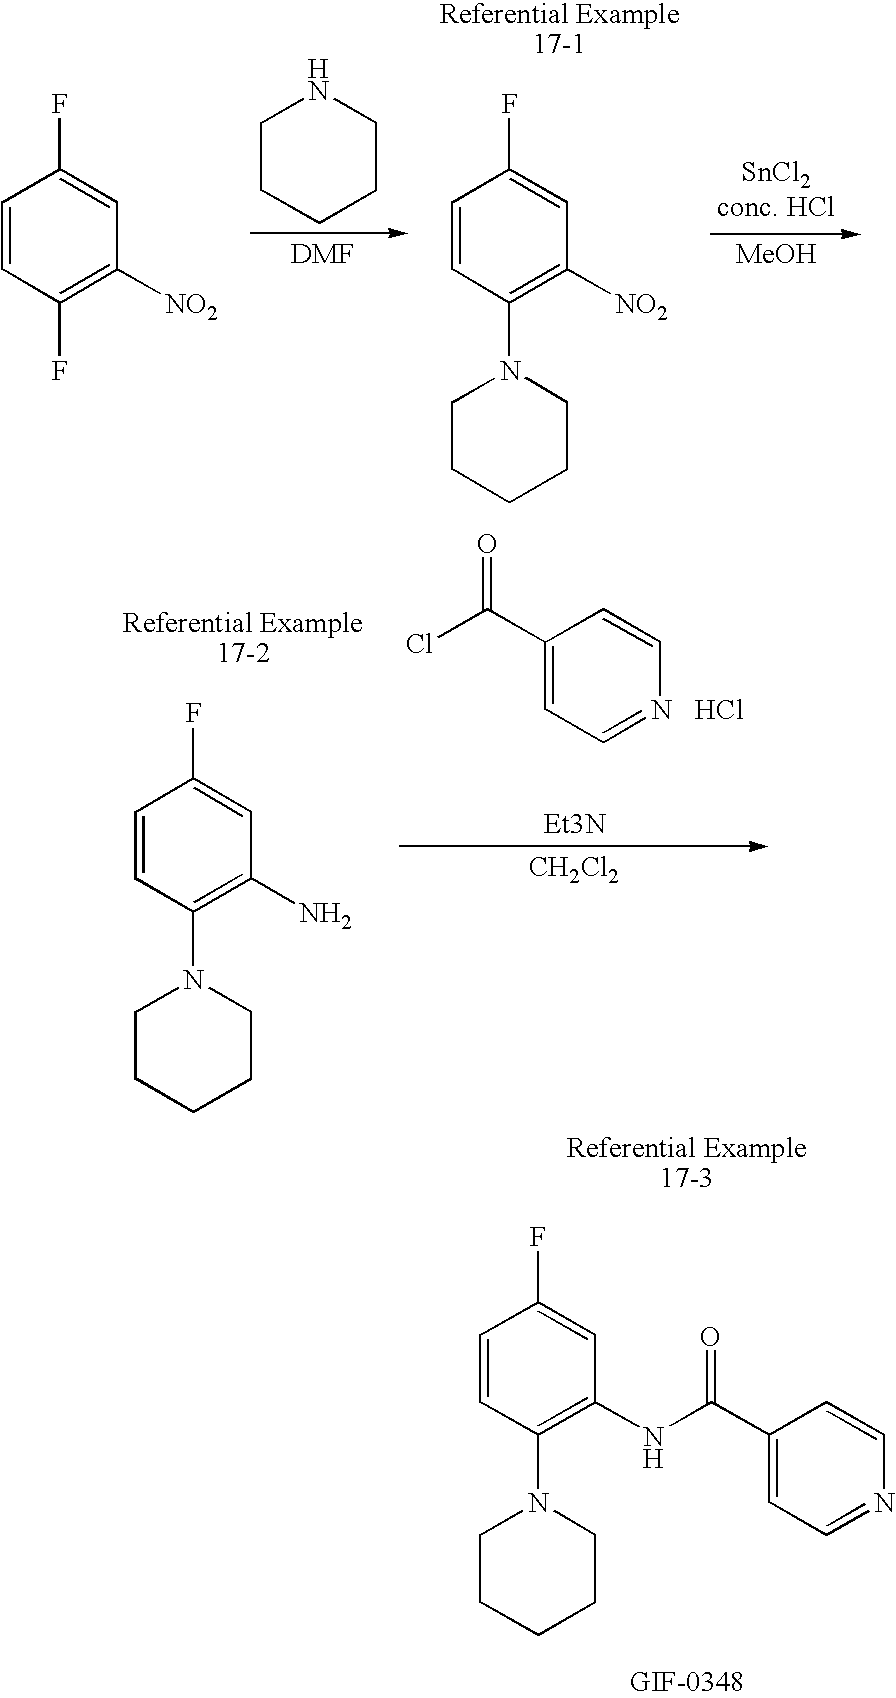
C1(C(Cl)=O)=CC=NC=C1.Cl.[Et3N].C1=CC(N2CCCCC2)=C(N)C=C1F.[CH2Cl2].C1=CC(N2CCCCC2)=C(NC(C2=CC=NC=C2)=O)C=C1F.C1CCCCN1.C1=CC(N2CCCCC2)=C([NO2])C=C1F.[SnCl2conc. HCl].[MeOH].C1=CC(F)=C([NO2])C=C1F
